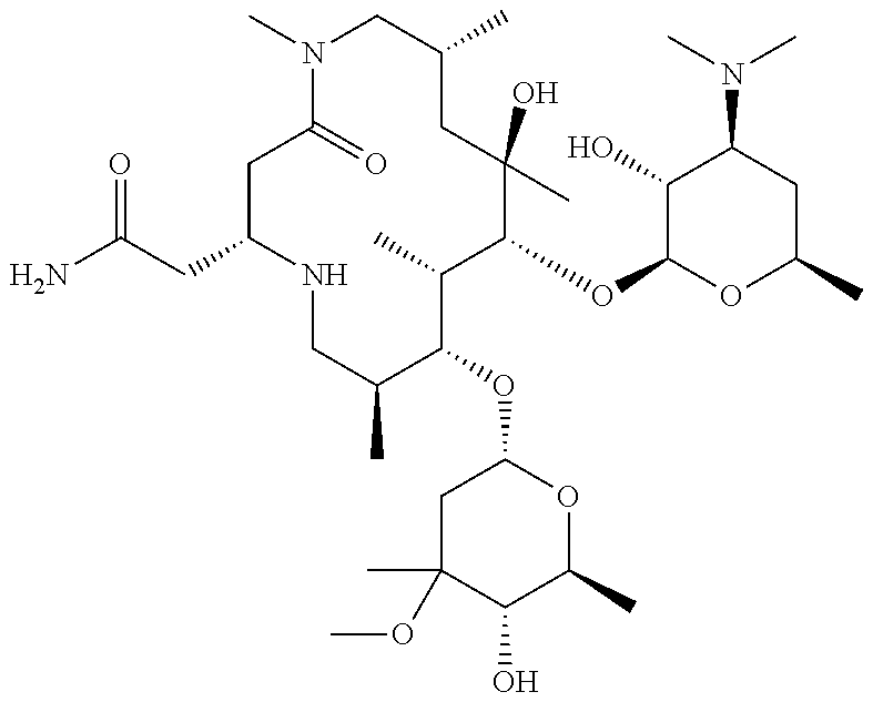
C1C(CC(N)=O)NCC(C)C(OC2CC(OC)(C)C(O)C(C)O2)C(C)C(OC2OC(C)CC(N(C)C)C2O)C(C)(O)CC(C)CN(C)C1=O
